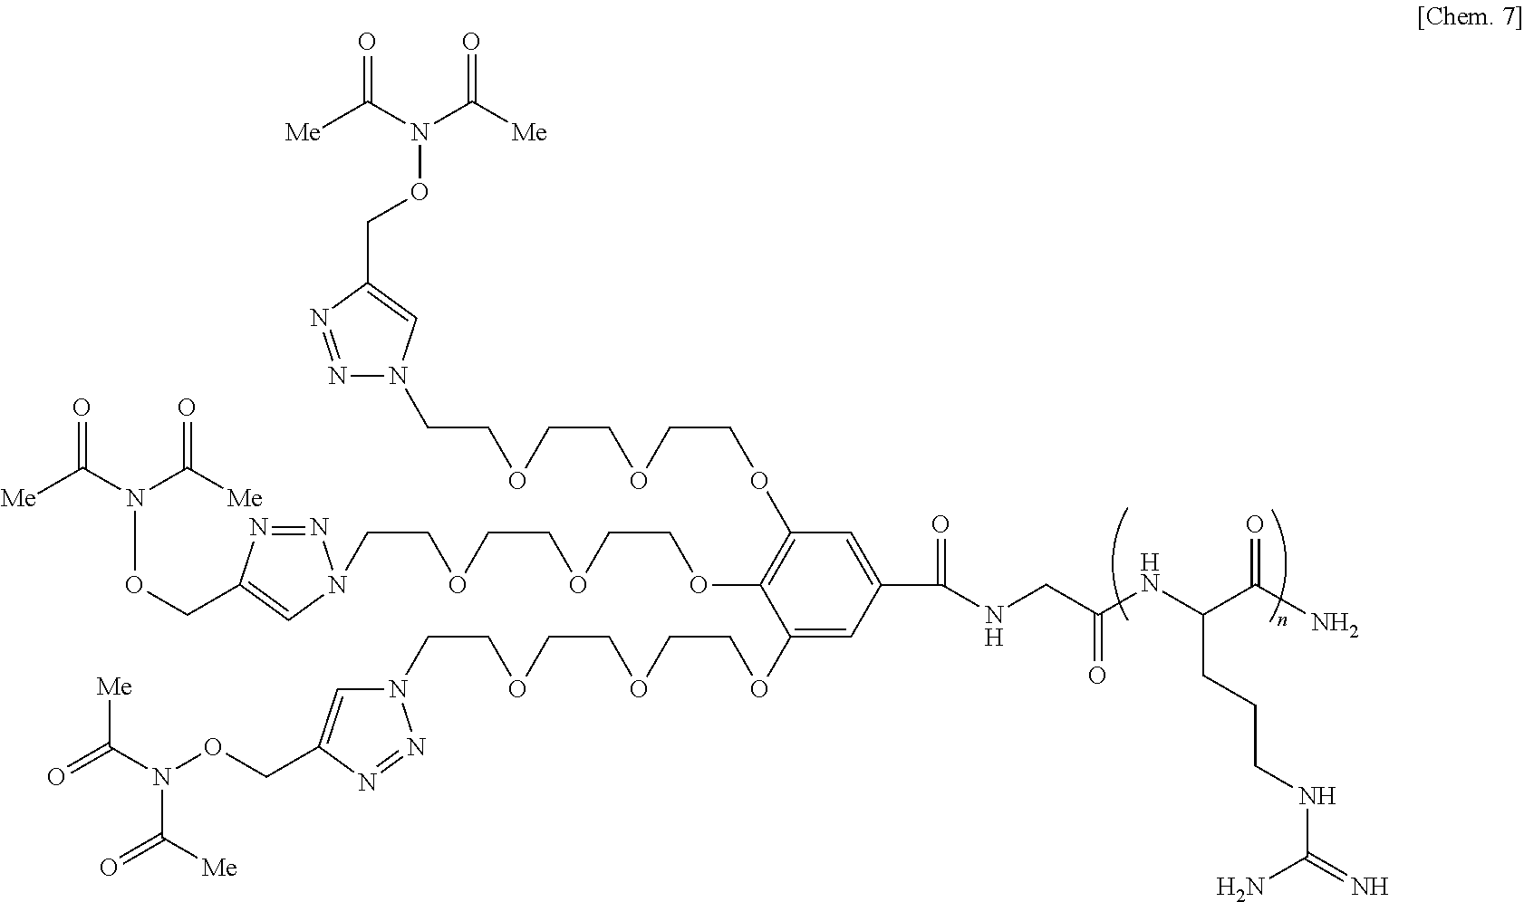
[Me]C(N(C([Me])=O)OCC1=CN(CCOCCOCCOC2=C(OCCOCCOCCN3N=NC(CON(C([Me])=O)C([Me])=O)=C3)C(OCCOCCOCCN3C=C(CON(C(=O)[Me])C([Me])=O)N=N3)=CC(C(NCC(NC(C(N)=O)CCCNC(=N)N)=O)=O)=C2)N=N1)=O
